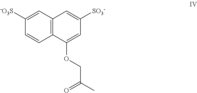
C12=C(C(OCC(C)=O)=CC([SO3-])=C1)C=CC([-O3S])=C2
